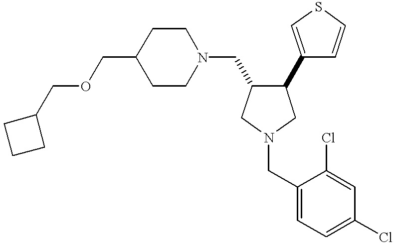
C1(COCC2CCC2)CCN(CC2C(C3=CSC=C3)CN(CC3=CC=C(Cl)C=C3Cl)C2)CC1
